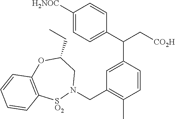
C1([H2NOC])=CC=C(C(C2=CC(CN3CC(CC)OC4=C([SO2]3)C=CC=C4)=C(C)C=C2)C[CO2H])C=C1
